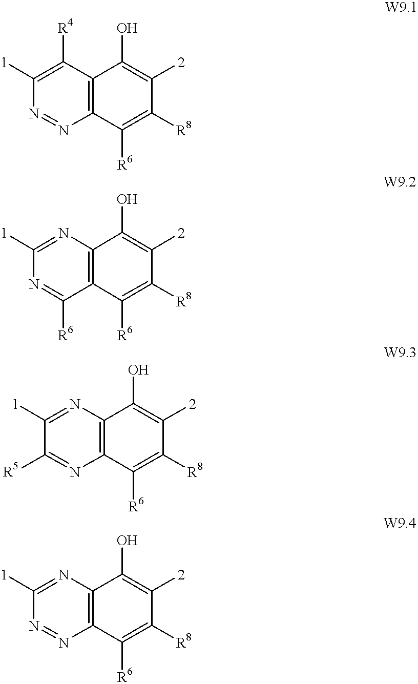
C1([1])=C([R4])C2=C(N=N1)C([R6])=C([R8])C([2])=C2O.C1([1])=NC2=C(C([R6])=N1)C([R6])=C([R8])C([2])=C2O.C1([1])=NC2=C(N=C1[R5])C([R6])=C([R8])C([2])=C2O.C1([1])=NC2=C(N=N1)C([R6])=C([R8])C([2])=C2O
